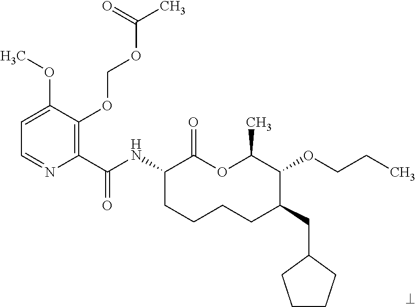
C1(C(NC2CCCCC(CC3CCCC3)C(OCCC)C(C)OC2=O)=O)=C(OCOC(C)=O)C(OC)=CC=N1
